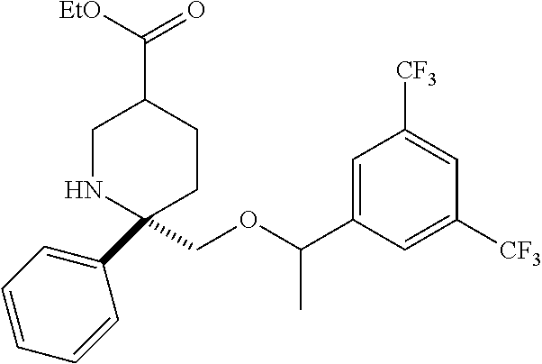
C1NC(COC(C2=CC([CF3])=CC([CF3])=C2)C)(C2=CC=CC=C2)CCC1C([EtO])=O
